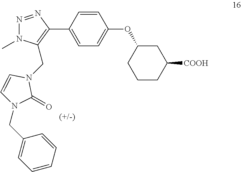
N1=NC(C2=CC=C(OC3CCCC([COOH])C3)C=C2)=C(CN2C=CN(CC3=CC=CC=C3)C2=O)N1C
